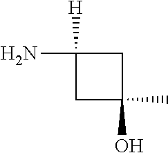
NC1([H])CC(C)(O)C1
